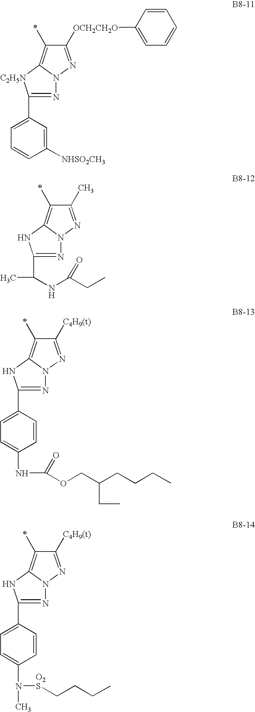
C1([OCH2CH2O]C2=CC=CC=C2)=NN2C(=C1C)[C2H5N]C(C1=CC=CC([NHSO2CH3])=C1)=N2.C1(C)=NN2C(=C1C)NC(C(NC(=O)CC)C)=N2.C1([C4H9(t)])=NN2C(=C1C)NC(C1=CC=C(NC(OCC(CCCC)CC)=O)C=C1)=N2.C1([C4H9(t)])=NN2C(=C1C)NC(C1=CC=C(N([O2S]CCCC)C)C=C1)=N2
